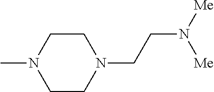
C1CN(C)CCN1CCN([Me])[Me]
